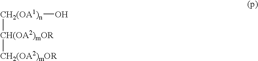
[CH2(OA1)n]([CH(OA2)mOR][CH2(OA2)mOR])O
